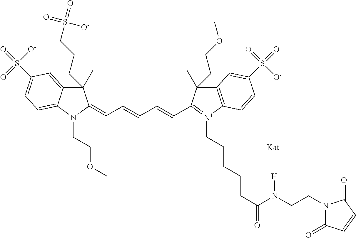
C1(C)(CCCS(=O)(=O)[O-])C2=CC(S(=O)([O-])=O)=CC=C2N(CCOC)C1=CC=CC=CC1=[N+](CCCCCC(=O)N(CCN2C(=O)C=CC2=O)[H])C2=C(C1(C)CCOC)C=C(S(=O)([O-])=O)C=C2
